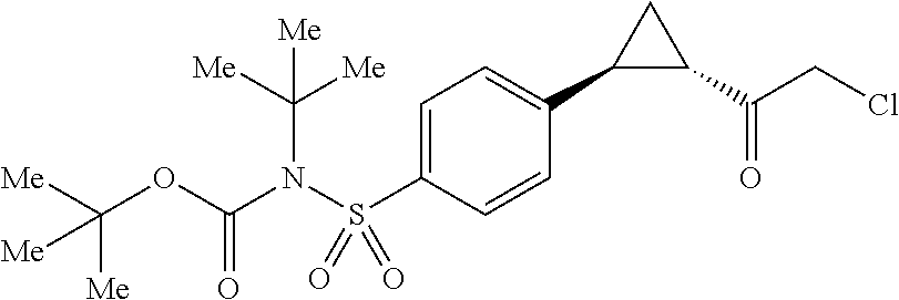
C1(C2=CC=C(S(N(C(OC([Me])([Me])[Me])=O)C([Me])([Me])[Me])(=O)=O)C=C2)C(C(=O)CCl)C1
